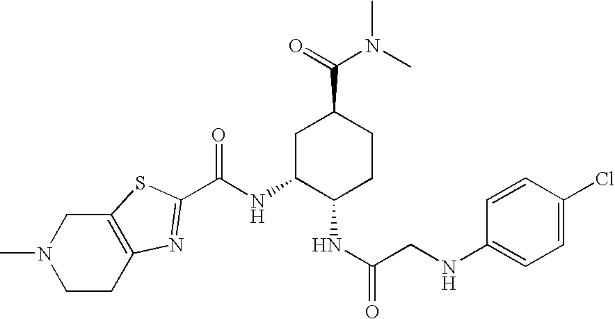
C1CC2=C(CN1C)SC(C(NC1C(NC(CNC3=CC=C(Cl)C=C3)=O)CCC(C(=O)N(C)C)C1)=O)=N2
